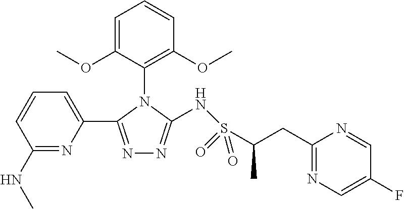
C1(NC)=NC(C2=NN=C(NS(C(CC3=NC=C(F)C=N3)C)(=O)=O)N2C2=C(OC)C=CC=C2OC)=CC=C1
